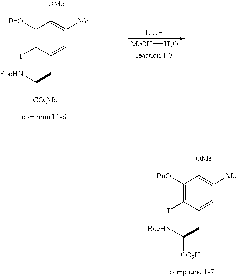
C1=C(CC([BocHN])[CO2H])C(I)=C([BnO])C([OMe])=C1[Me].C1=C(CC([BocHN])[CO2Me])C(I)=C([BnO])C([OMe])=C1[Me].[LiOH].[MeOH]O
